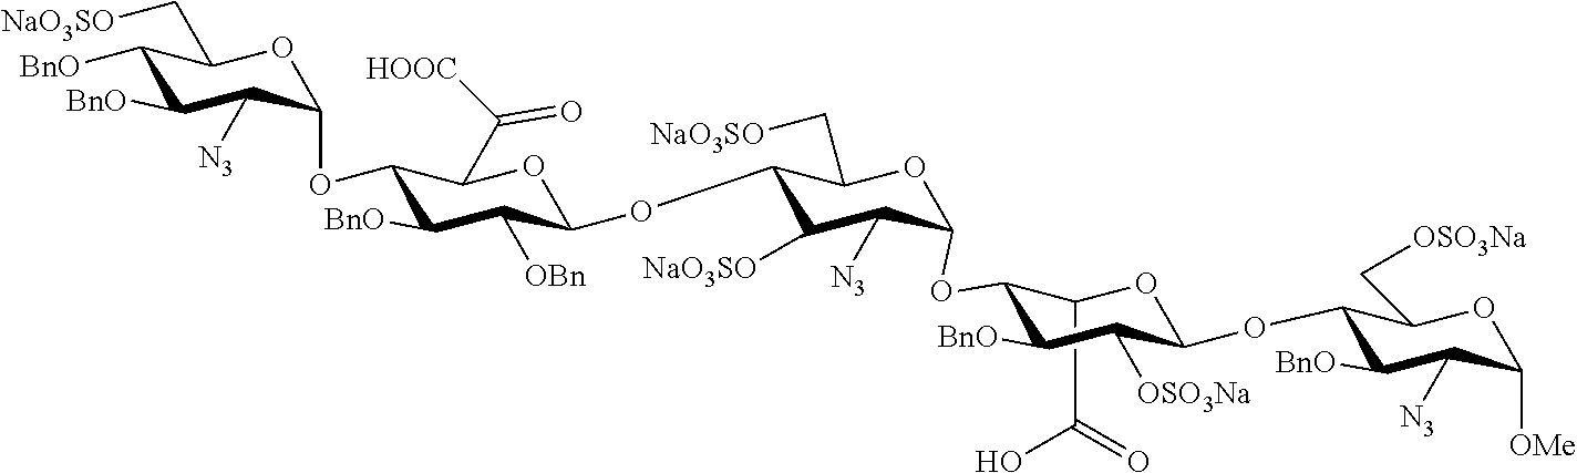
C1(C(=O)O)C(OC2C([N3])C([NaO3SO])C(OC3C([OBn])C([BnO])C(OC4C([N3])C([BnO])C([BnO])C(C[NaO3SO])O4)C(C([HOOC])=O)O3)C(C[NaO3SO])O2)C([BnO])C([OSO3Na])C(OC2C([BnO])C([N3])C([OMe])OC2C[OSO3Na])O1
